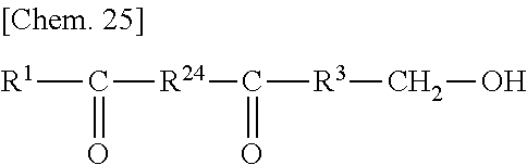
[R1]C(=O)[R24]C(=O)[R3]CO
